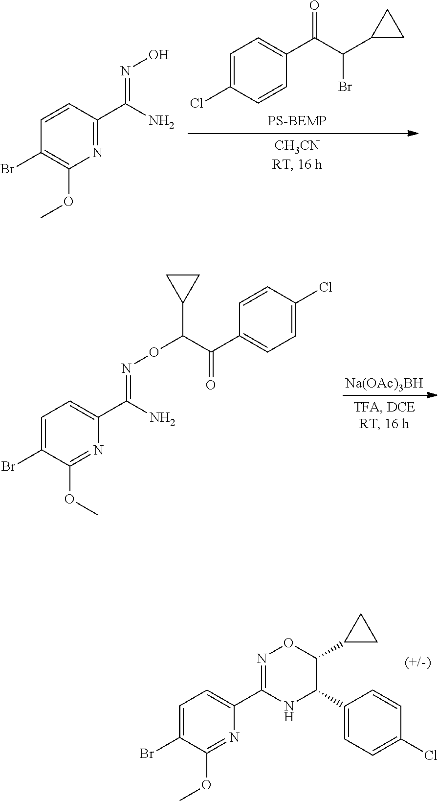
N1=C(OC)C(Br)=CC=C1C1=NOC(C2CC2)C(C2=CC=C(Cl)C=C2)N1.N1=C(C(N)=NO)C=CC(Br)=C1OC.C1=C(Cl)C=CC(C(C(C2CC2)Br)=O)=C1.[Na(OAc)3BH].N1=C(OC)C(Br)=CC=C1C(N)=NOC(C1CC1)C(C1=CC=C(Cl)C=C1)=O
